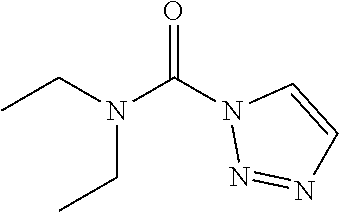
O=C(N1N=NC=C1)N(CC)CC
